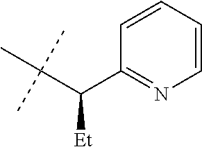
C1(C(C(C)(C)C)[Et])=NC=CC=C1
